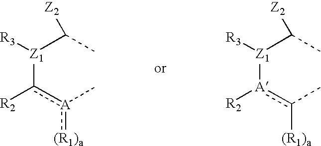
[Z1](c([A](:[(R1)a])C)[R2])(C([Z2])C)[R3].[Z1]([A](c([(R1)a])C)[R2])(C([Z2])C)[R3]
